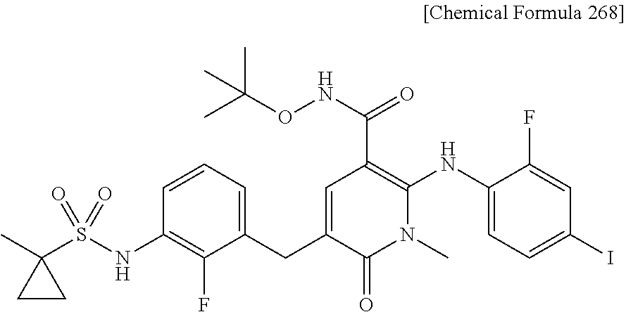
CC1(S(NC2=C(F)C(CC3=CC(C(=O)NOC(C)(C)C)=C(NC4=CC=C(I)C=C4F)N(C)C3=O)=CC=C2)(=O)=O)CC1
